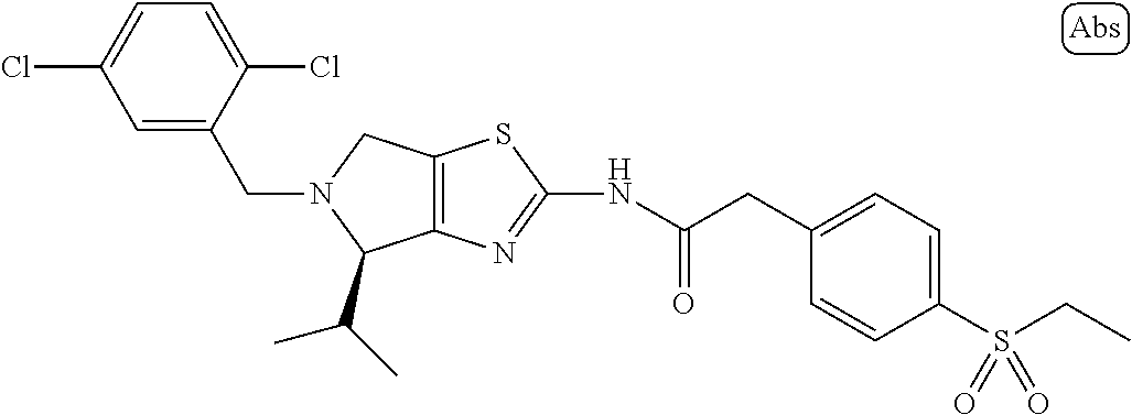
C12=C(N=C(NC(CC3=CC=C(S(CC)(=O)=O)C=C3)=O)S1)C(C(C)C)N(CC1=CC(Cl)=CC=C1Cl)C2
